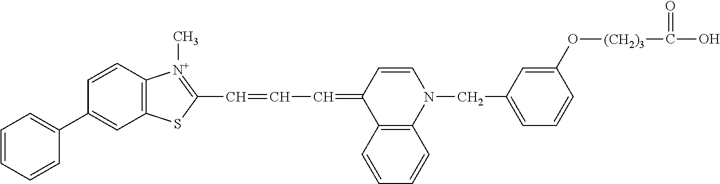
C1=CC2=C(C=C1C1=CC=CC=C1)SC(C=CC=C1C3=C(N(CC4=CC=CC(O[(CH2)3]C(=O)O)=C4)C=C1)C=CC=C3)=[N+]2C
